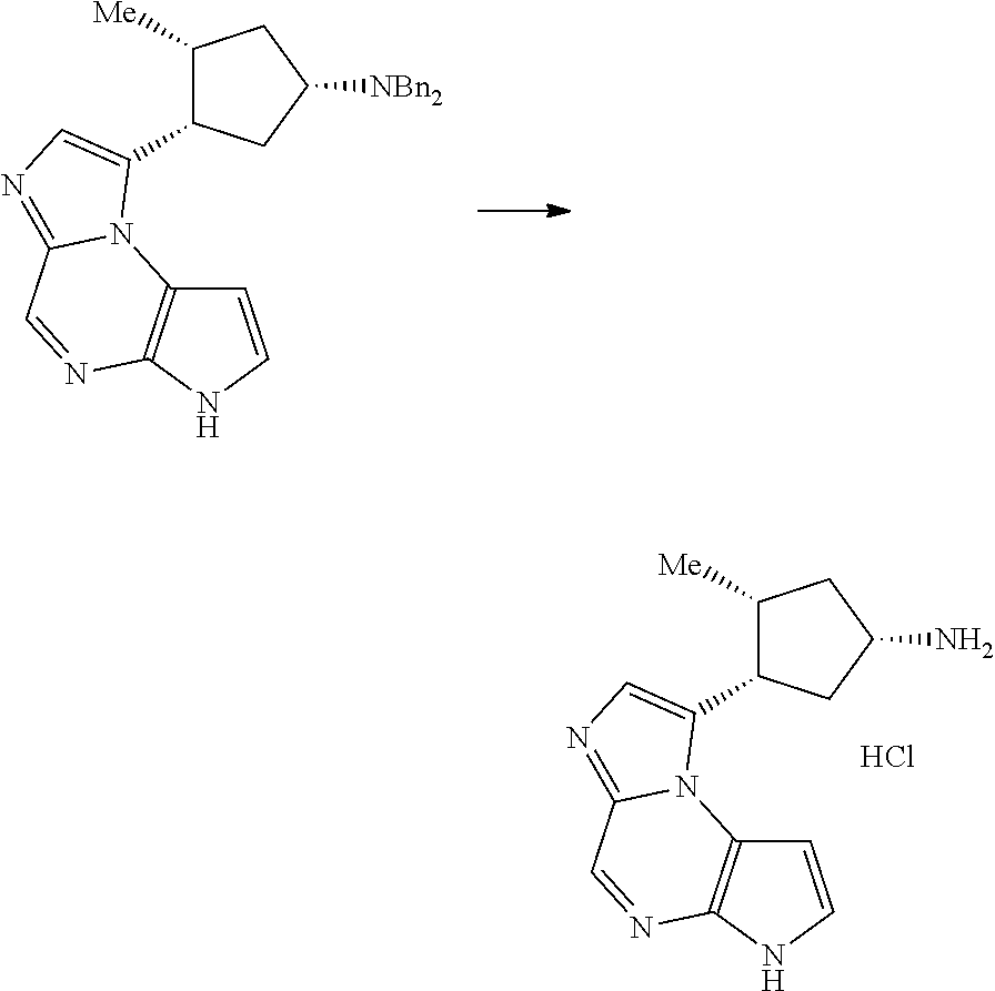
C1=CNC2=C1N1C(=NC=C1C1C([Me])CC([NBn2])C1)C=N2.C1=CNC2=C1N1C(=NC=C1C1C([Me])CC(N)C1)C=N2.Cl
